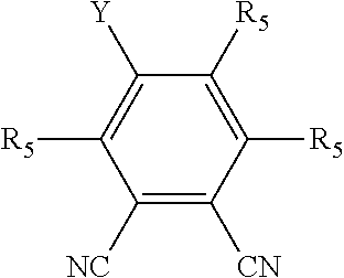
C1([NC])=C([CN])C([R5])=C([R5])C([Y])=C1[R5]
